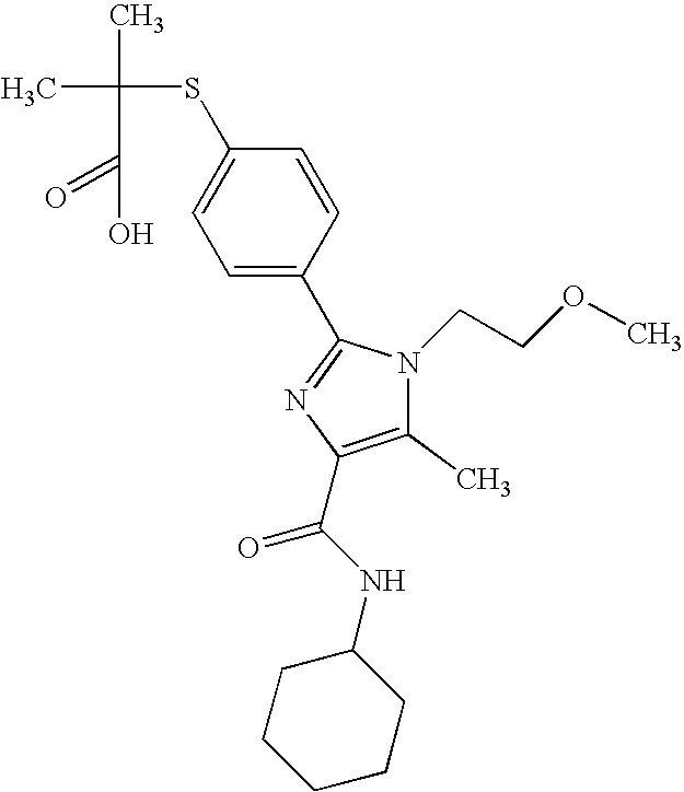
CC(C)(SC1=CC=C(C2=NC(C(NC3CCCCC3)=O)=C(C)N2CCOC)C=C1)C(=O)O
